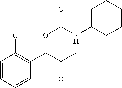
C1=CC=CC(C(C(C)O)OC(=O)NC2CCCCC2)=C1Cl
